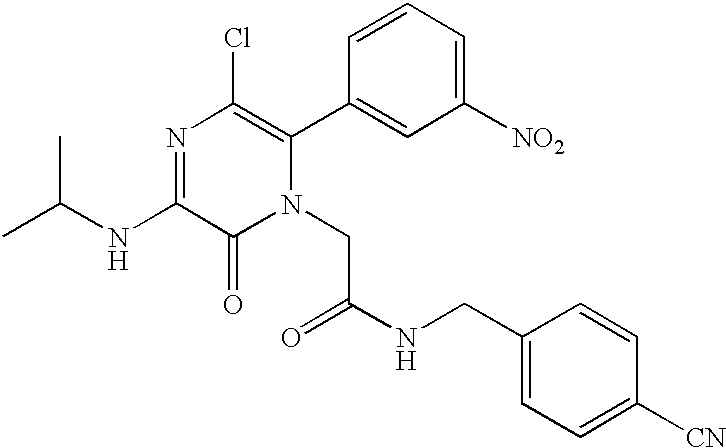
C(NC1=NC(Cl)=C(C2=CC([NO2])=CC=C2)N(CC(=O)NCC2=CC=C([CN])C=C2)C1=O)(C)C
